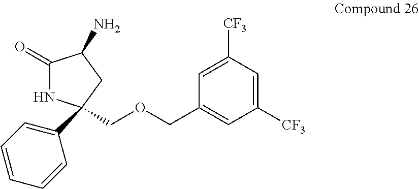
C1(=O)NC(COCC2=CC([CF3])=CC([CF3])=C2)(C2=CC=CC=C2)CC1N
